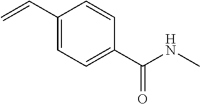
C1(C=C)=CC=C(C(NC)=O)C=C1
